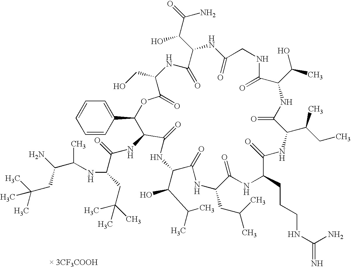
C1=CC=CC(C2C(NC(=O)C(CC(C)(C)C)NC(C(N)CC(C)(C)C)C)C(=O)NC(C(C(C)C)O)C(=O)NC(CC(C)C)C(=O)NC(CCCNC(=N)N)C(=O)NC(C(CC)C)C(=O)NC(C(C)O)C(=O)NCC(=O)NC(C(C(=O)N)O)C(=O)NC(CO)C(=O)O2)=C1
